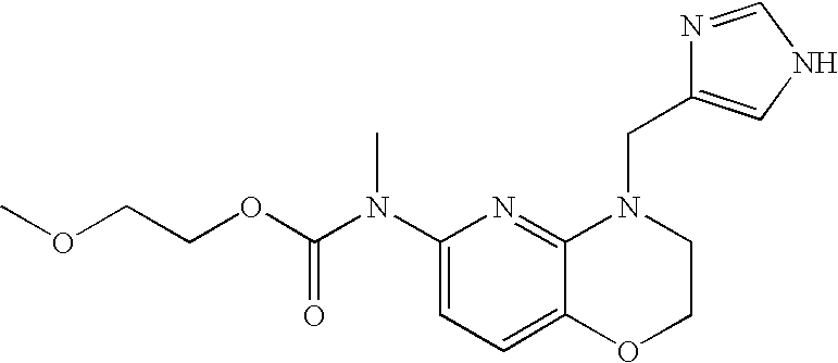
C1(N(C(OCCOC)=O)C)=CC=C2C(=N1)N(CC1=CNC=N1)CCO2
